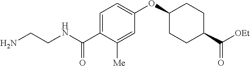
NCCNC(C1=CC=C(OC2CCC(C([OEt])=O)CC2)C=C1[Me])=O
